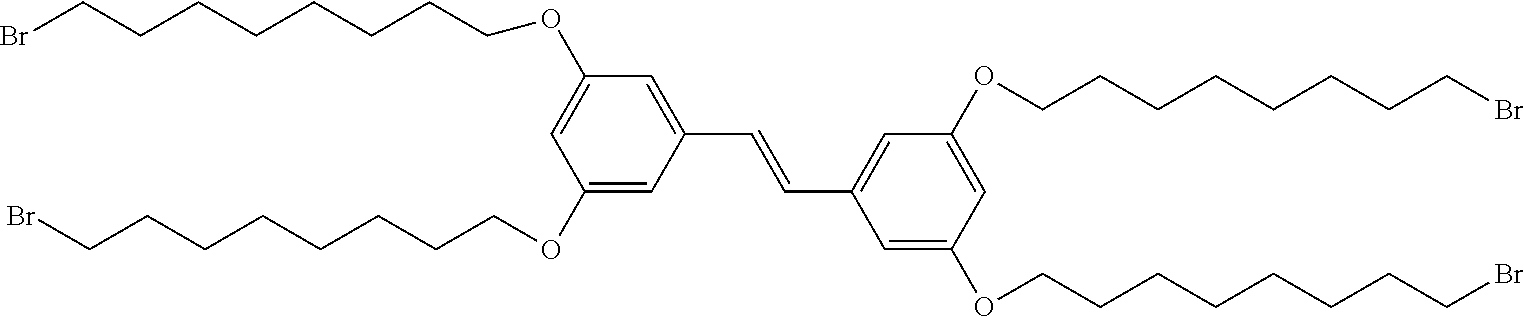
C1(OCCCCCCCCBr)=CC(C=CC2=CC(OCCCCCCCCBr)=CC(OCCCCCCCCBr)=C2)=CC(OCCCCCCCCBr)=C1
